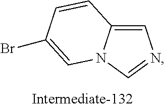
C1=C2N(C=N1)C=C(Br)C=C2
